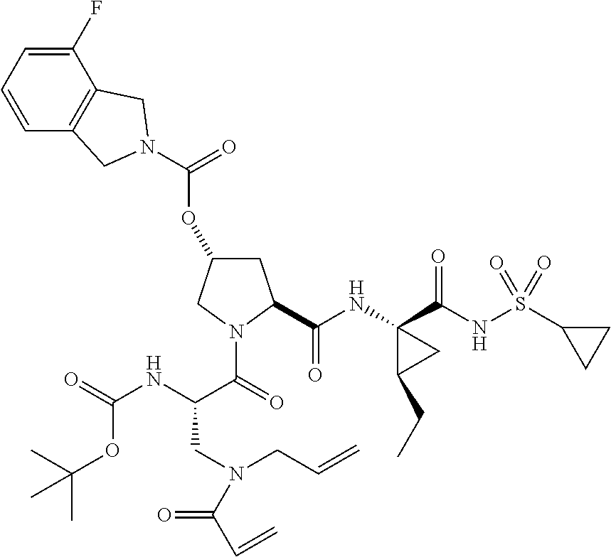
C(OC1CC(C(NC2(C(NS(C3CC3)(=O)=O)=O)C(CC)C2)=O)N(C(=O)C(NC(=O)OC(C)(C)C)CN(C(C=C)=O)CC=C)C1)(N1CC2=C(C(F)=CC=C2)C1)=O
